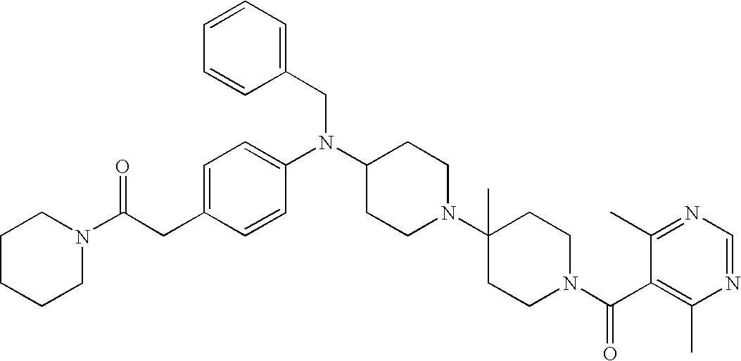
C(C1=CC=C(N(C2CCN(C3(C)CCN(C(C4=C(C)N=CN=C4C)=O)CC3)CC2)CC2=CC=CC=C2)C=C1)C(N1CCCCC1)=O
